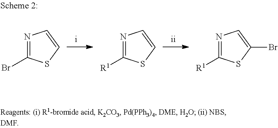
N1=C(Br)SC=C1.N1=C([R1])SC=C1.N1=C([R1])SC(Br)=C1
